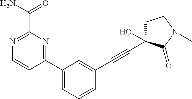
C1(C2=CC=CC(C#CC3(O)CCN(C)C3=O)=C2)=NC(C(N)=O)=NC=C1
